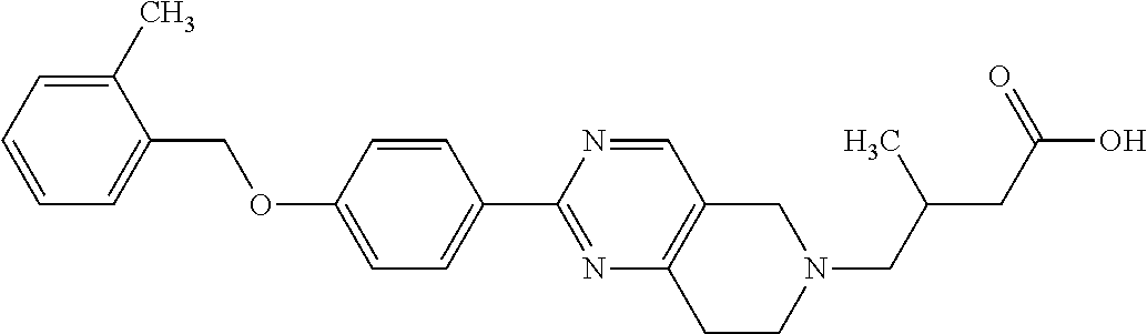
C1=CC=C(C)C(COC2=CC=C(C3=NC4=C(C=N3)CN(CC(C)CC(=O)O)CC4)C=C2)=C1
